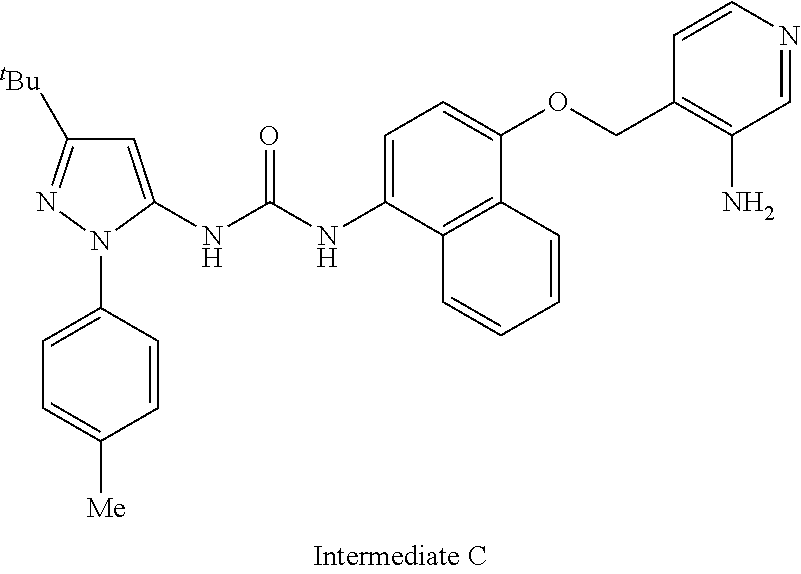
C1(N2N=C([tBu])C=C2NC(NC2=CC=C(OCC3=C(N)C=NC=C3)C3=C2C=CC=C3)=O)=CC=C([Me])C=C1
